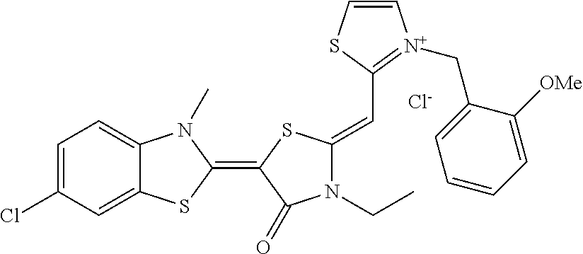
[Cl-].C1=C(Cl)C=C2C(=C1)N(C)C(=C1C(=O)N(CC)C(=CC3=[N+](CC4=CC=CC=C4[OMe])C=CS3)S1)S2
